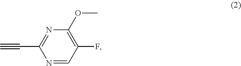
C1(OC)=C(F)C=NC(C#C)=N1
